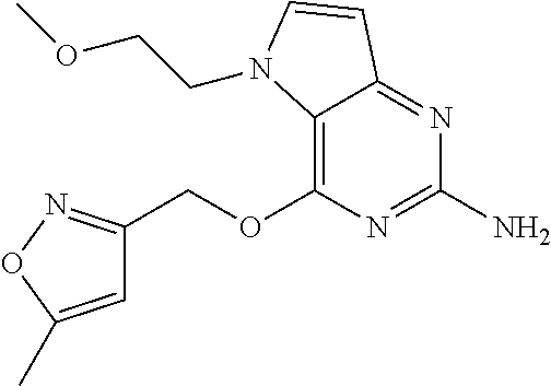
C12=C(OCC3=NOC(C)=C3)N=C(N)N=C1C=CN2CCOC
